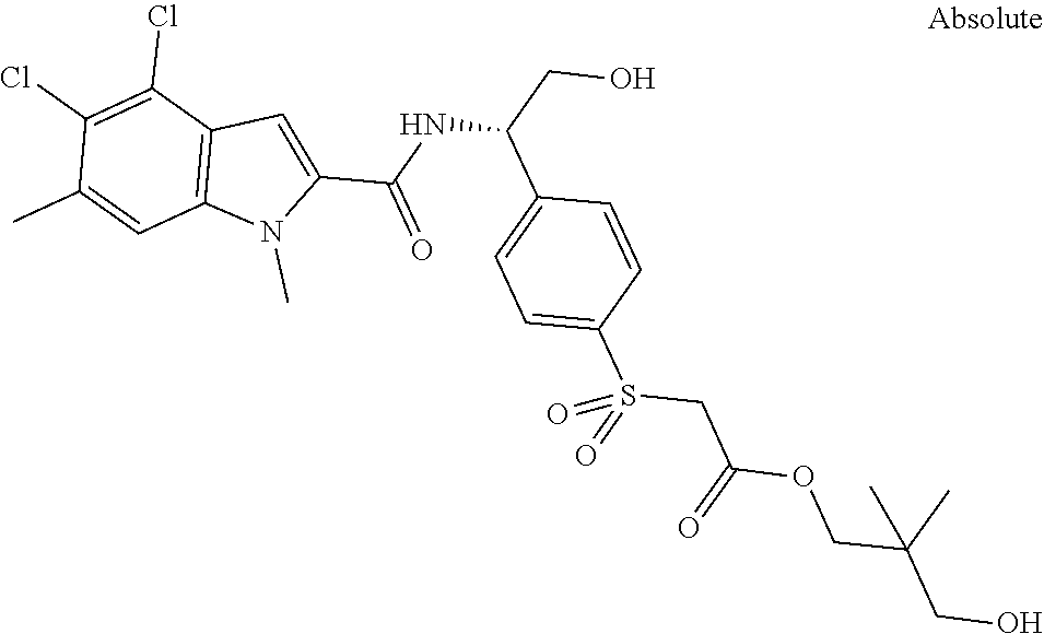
C1(Cl)=C(Cl)C2=C(C=C1C)N(C)C(C(NC(C1=CC=C(S(=O)(CC(OCC(CO)(C)C)=O)=O)C=C1)CO)=O)=C2
